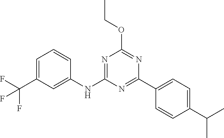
C1=C(C(F)(F)F)C=C(NC2=NC(OCC)=NC(C3=CC=C(C(C)C)C=C3)=N2)C=C1
